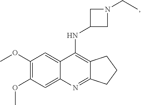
C12=C(NC3CN(CC)C3)C3=CC(OC)=C(OC)C=C3N=C1CCC2
